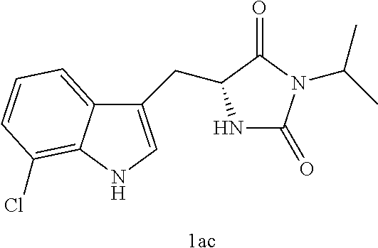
C12=CC=CC(Cl)=C1NC=C2CC1NC(=O)N(C(C)C)C1=O.[1ac]
